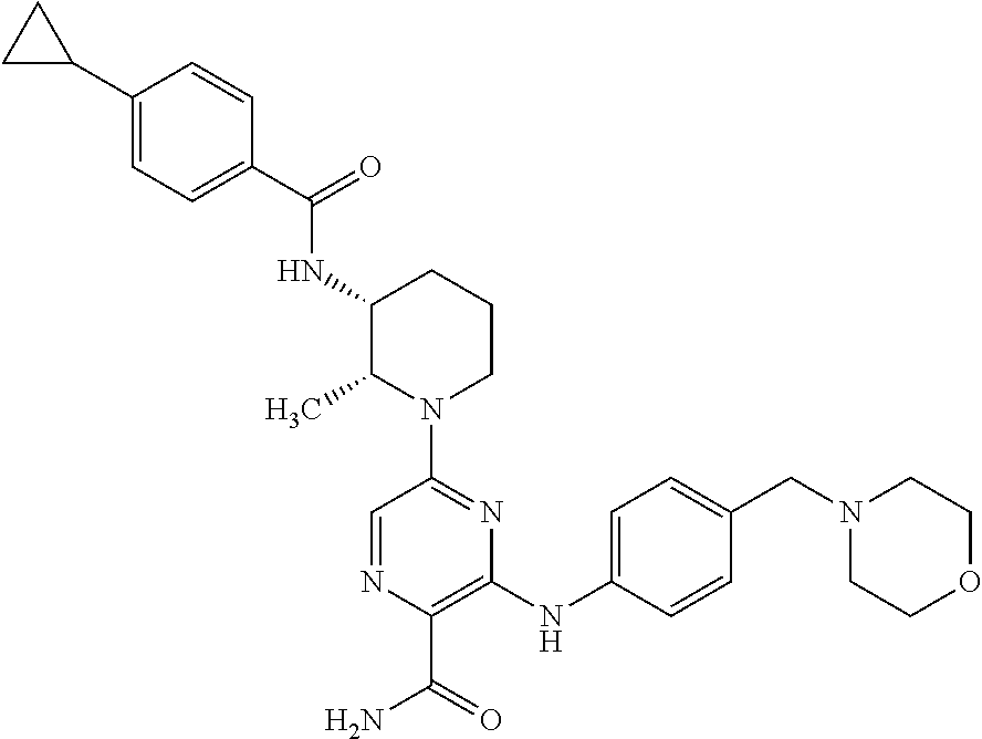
C1(C2CC2)=CC=C(C(=O)NC2C(C)N(C3=NC(NC4=CC=C(CN5CCOCC5)C=C4)=C(C(=O)N)N=C3)CCC2)C=C1
